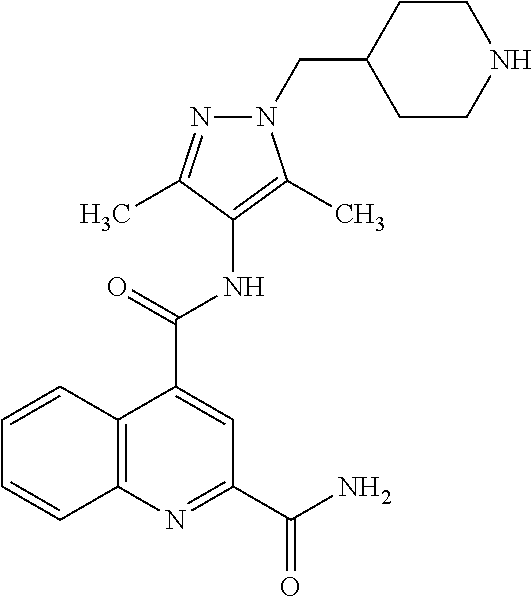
C12=C(N=C(C(=O)N)C=C1C(=O)NC1=C(C)N(CC3CCNCC3)N=C1C)C=CC=C2
